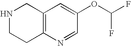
N1CCC2=C(C1)C=C(OC(F)F)C=N2
